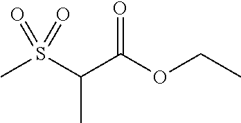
C(C)(S(C)(=O)=O)C(OCC)=O
